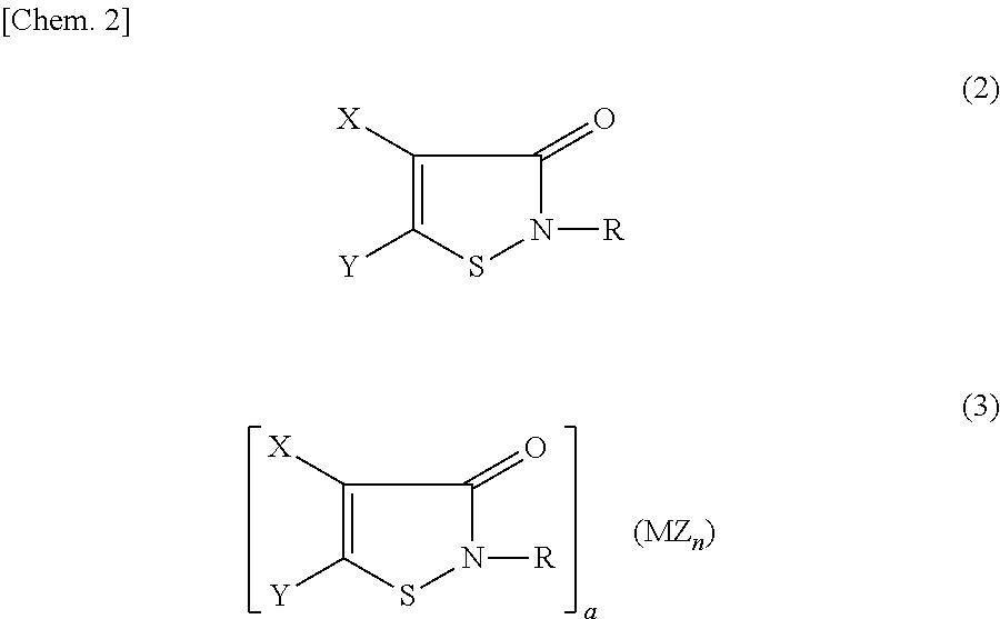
C1([X])=C([Y])SN([R])C1=O.C1([X])=C([Y])SN([R])C1=O
